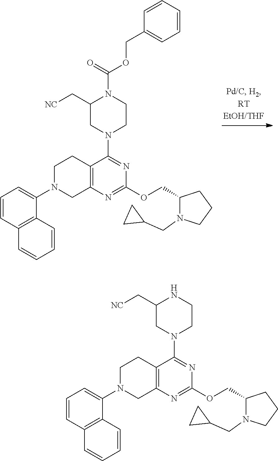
C12=C(N=C(OCC3N(CC4CC4)CCC3)N=C1N1CCN(C(=O)OCC3=CC=CC=C3)C(C[NC])C1)CN(C1=CC=CC3=C1C=CC=C3)CC2.C12=C(N=C(OCC3N(CC4CC4)CCC3)N=C1N1CCNC(C[NC])C1)CN(C1=CC=CC3=C1C=CC=C3)CC2
